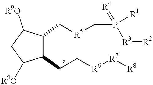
C1(C[R5]CP([R1])(=[R4])[R3][R2])C(CC[R6][R7][R8])C([R9O])CC1[R9O]
